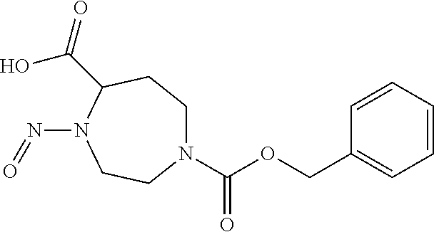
N1(C(=O)OCC2=CC=CC=C2)CCC(C(O)=O)N(N=O)CC1
